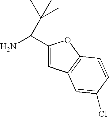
C(N)(C(C)(C)C)C1=CC2=C(O1)C=CC(Cl)=C2
